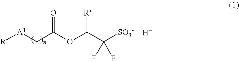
[R][A1]CC(OC(C([SO3-])(F)F)[R])=O.[H]
